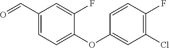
C1(C=O)=CC=C(OC2=CC(Cl)=C(F)C=C2)C(F)=C1
